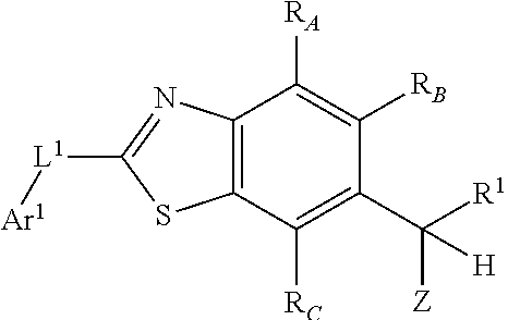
C12=C(C([RC])=C(C([R1])([Z])[H])C([RB])=C1[RA])SC([L1][Ar1])=N2
